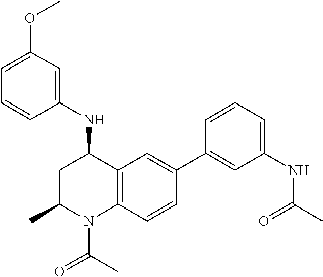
C1=C(OC)C=C(NC2CC(C)N(C(=O)C)C3=C2C=C(C2=CC(NC(=O)C)=CC=C2)C=C3)C=C1
